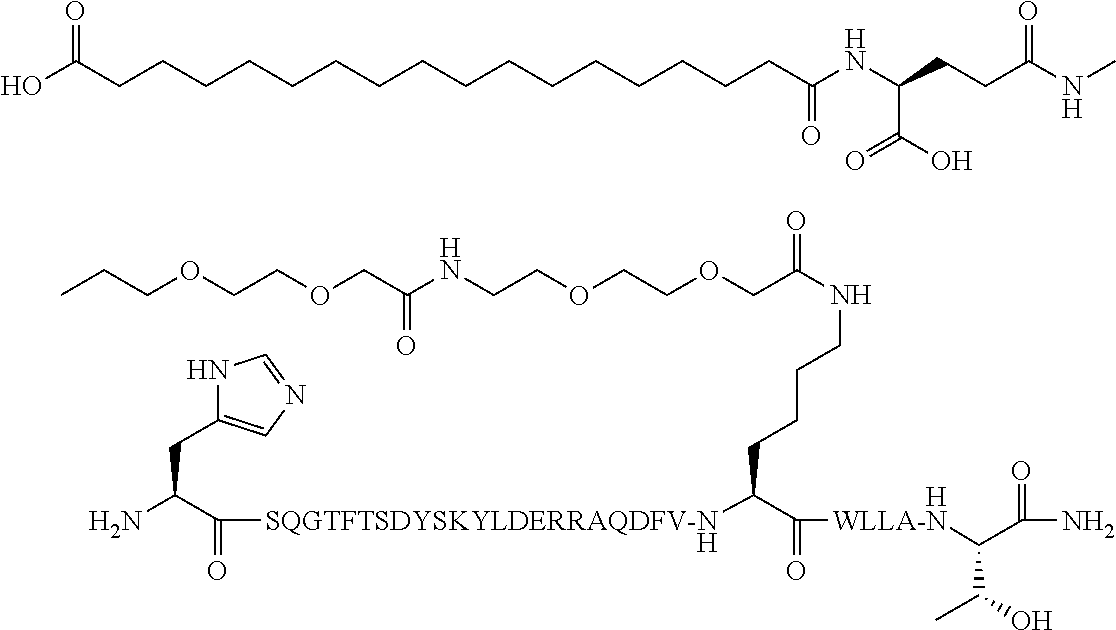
C(OCC(NCCOCCOCC(NCCCCC(C(=O)[WLLA-N]C(C(=O)N)C(O)C)[SQGTFTSDYSKYLDERRAQDFV-N]C(=O)C(N)CC1=CN=CN1)=O)=O)COCCC.[H].[H].OC(CCCCCCCCCCCCCCCCC(NC(CCC(NC)=O)C(O)=O)=O)=O
